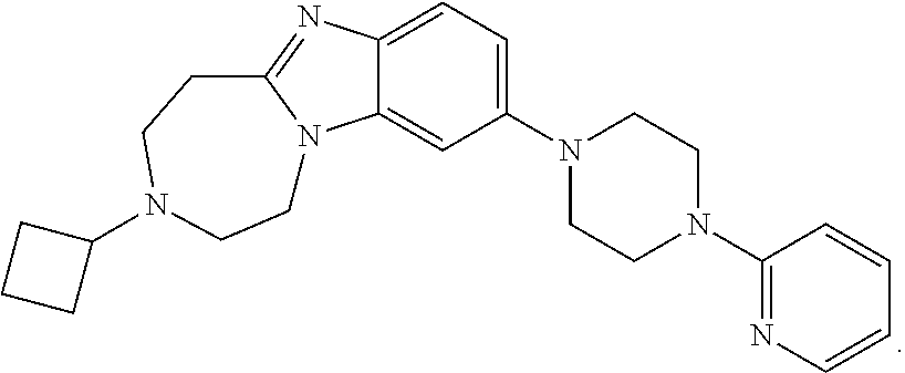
C12=CC=C(N3CCN(C4=NC=CC=C4)CC3)C=C1N1C(=N2)CCN(C2CCC2)CC1
